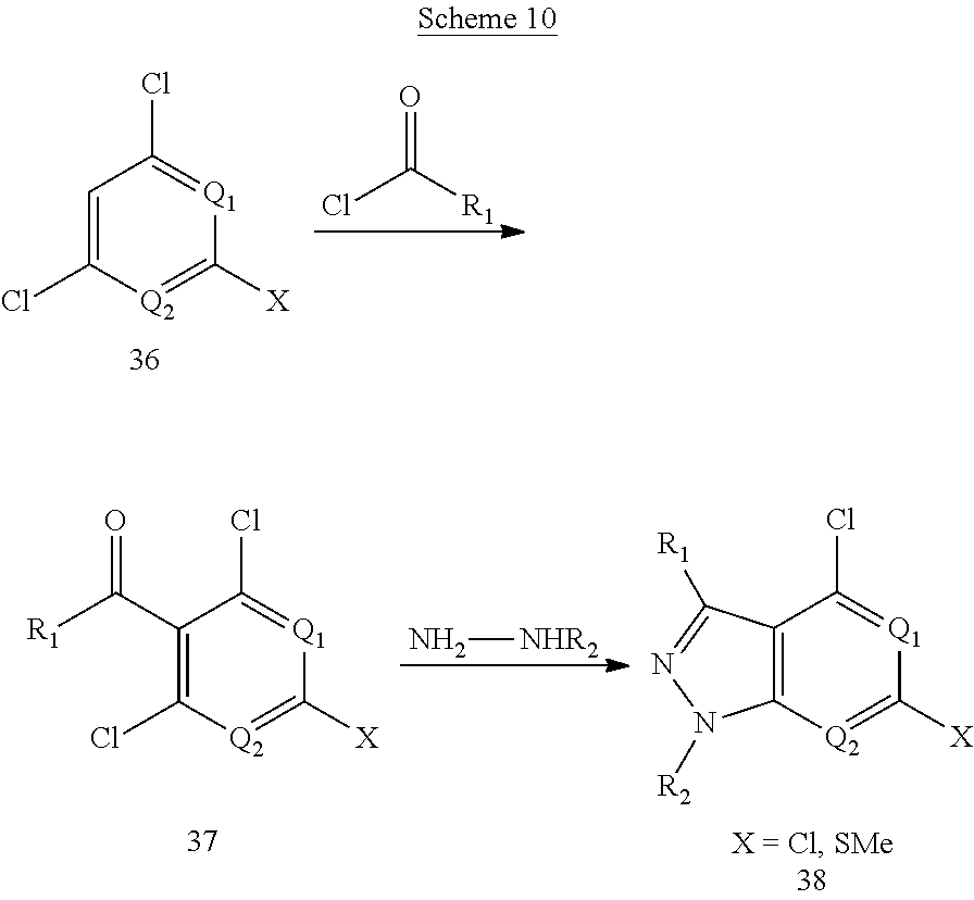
C1=C(Cl)[Q2]=C([X])[Q1]=C1Cl.O=C([R1])Cl.C12=C([Q2]=C([X])[Q1]=C1Cl)N([R2])N=C2[R1].C1(C([R1])=O)=C(Cl)[Q2]=C([X])[Q1]=C1Cl.N[NHR2]
